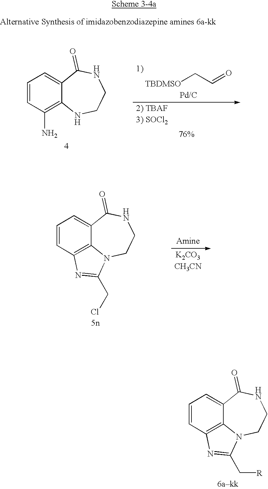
C1=CC2=C3C(=C1)C(=O)NCCN3C(C[R])=N2.C1=CC(N)=C2C(=C1)C(=O)NCCN2.[TBDMSO]CC=O.C1=CC2=C3C(=C1)C(=O)NCCN3C(CCl)=N2
